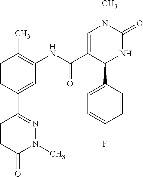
C1=CC(C)=C(NC(C2=CN(C)C(=O)NC2C2=CC=C(F)C=C2)=O)C=C1C1=NN(C)C(=O)C=C1
